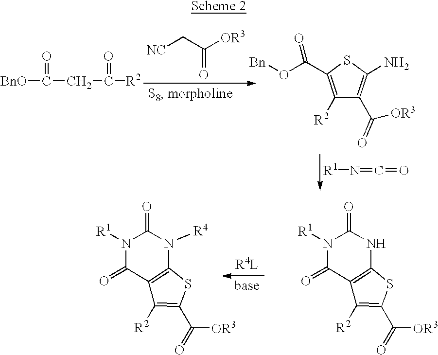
[BnO]C(=O)CC([R2])=O.[NC]CC([OR3])=O.C1([R2])=C(C(O[Bn])=O)SC(N)=C1C([OR3])=O.[R1]N=C=O.C12=C(SC(C([OR3])=O)=C1[R2])NC(=O)N([R1])C2=O.C12=C(SC(C([OR3])=O)=C1[R2])N([R4])C(=O)N([R1])C2=O
